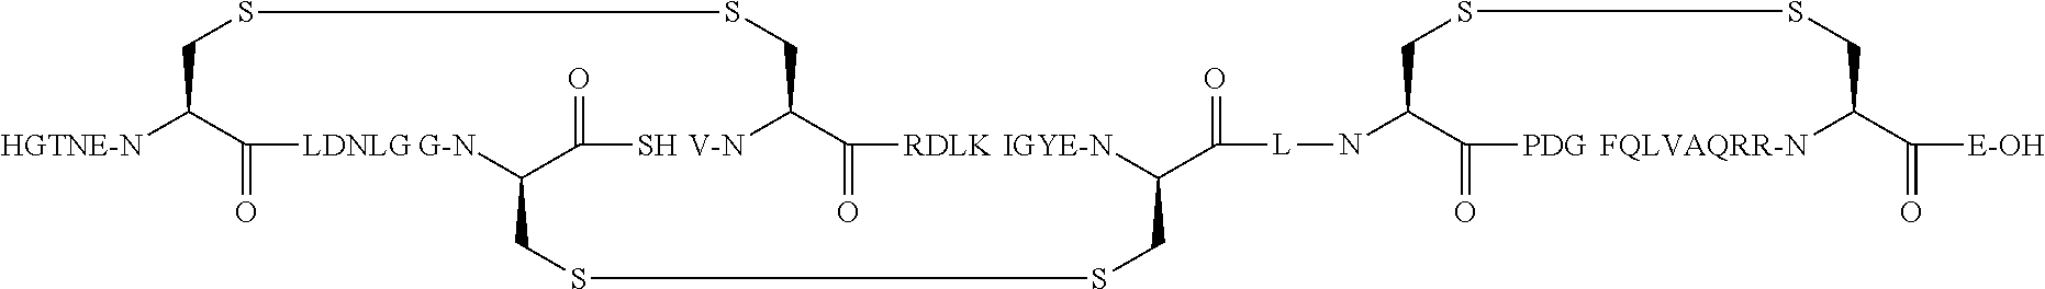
[HGTNE-N]C(C(=O)[LDNLG])CSSCC([V-N])C(=O)[RDLK].C(S)(C([G-N])CSSCC([IGYE-N])C(=O)[L]NC(C(=O)[PDG])CSSCC([FQLVAQRR-N])C(=O)[E-OH])=O
